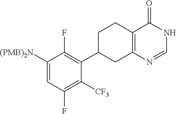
C1([(PMB)2N])=CC(F)=C([CF3])C(C2CC3=C(CC2)C(=O)NC=N3)=C1F
